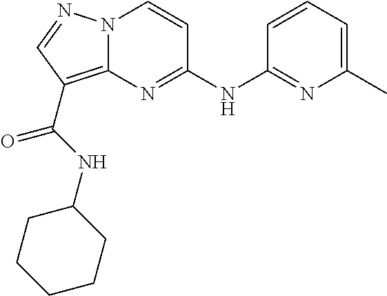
N(C1=NC2=C(C(=O)NC3CCCCC3)C=NN2C=C1)C1=NC(C)=CC=C1
